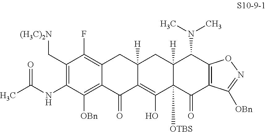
C12=C([OBn])C(NC(C)=O)=C(C[(H3C)2N])C(F)=C1CC1([H])C(=C(O)C3([OTBS])C([H])(C1)C(N(C)C)C1=C(C3=O)C([OBn])=NO1)C2=O
